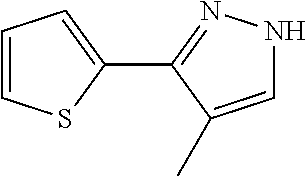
C1=CSC(C2=NNC=C2C)=C1
